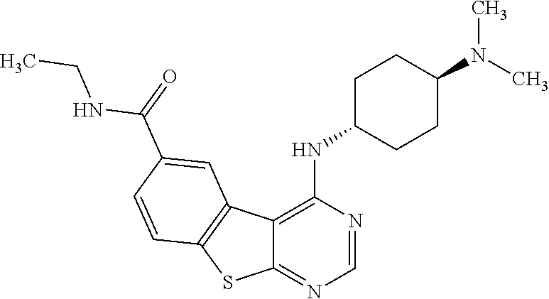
C12=C(NC3CCC(N(C)C)CC3)N=CN=C1SC1=C2C=C(C(=O)NCC)C=C1
